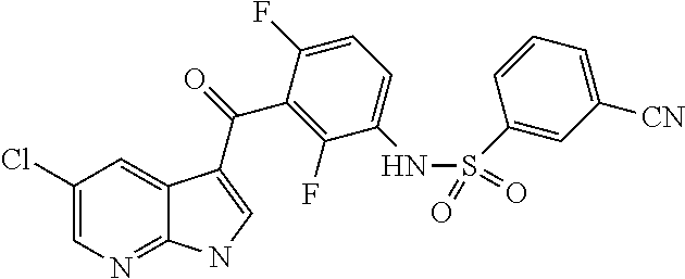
C1(Cl)=CN=C2C(=C1)C(C(=O)C1=C(F)C(NS(=O)(=O)C3=CC([CN])=CC=C3)=CC=C1F)=CN2
